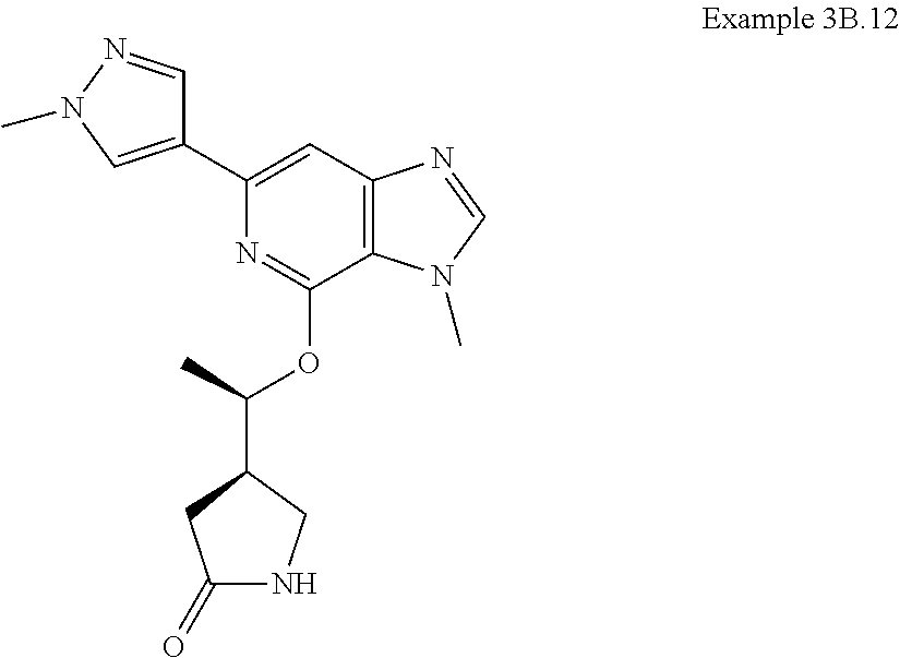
C1(=O)NCC(C(OC2=NC(C3=CN(C)N=C3)=CC3=C2N(C)C=N3)C)C1
